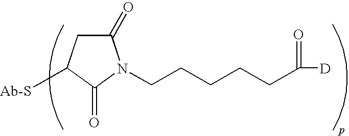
C1(=O)CC([Ab-S])C(=O)N1CCCCCC([D])=O
